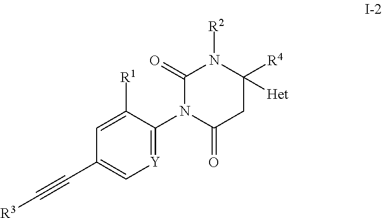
[R3]C#CC1=C[Y]=C(N2C(=O)CC([Het])([R4])N([R2])C2=O)C([R1])=C1
